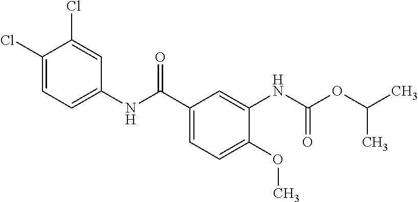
C1(Cl)=CC=C(NC(C2=CC=C(OC)C(NC(OC(C)C)=O)=C2)=O)C=C1Cl
